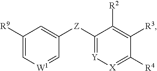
C1([Z]C2=CC([R9])=C[W1]=C2)=[Y][X]=C([R4])C([R3])=C1[R2]
